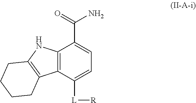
C12=C(C([L][R])=CC=C1C(=O)N)C1=C(N2)CCCC1
